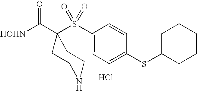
[HOHN]C(C1(S(C2=CC=C(SC3CCCCC3)C=C2)(=O)=O)CCNCC1)=O.Cl
